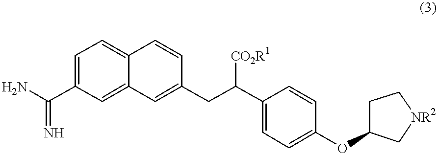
NC(C1=CC=C2C(=C1)C=C(CC(C1=CC=C(OC3CC[NR2]C3)C=C1)[CO2R1])C=C2)=N
